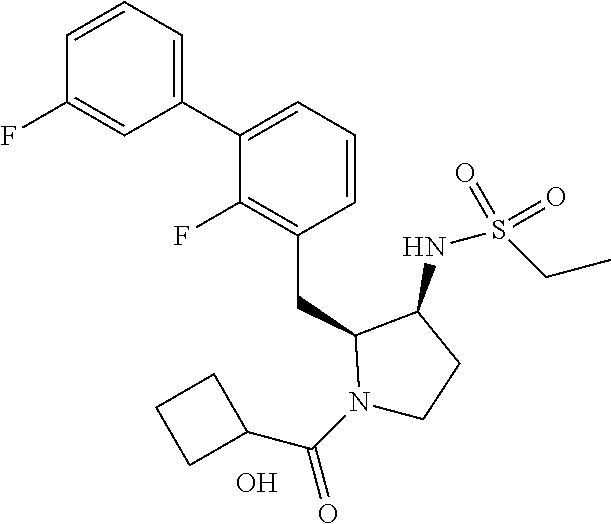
C1(C2=CC=CC(CC3N(C(C4CCC4)=O)CCC3NS(CC)(=O)=O)=C2F)=CC=CC(F)=C1.O
